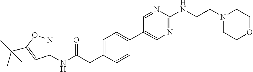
C1(NC(CC2=CC=C(C3=CN=C(NCCN4CCOCC4)N=C3)C=C2)=O)=NOC(C(C)(C)C)=C1
